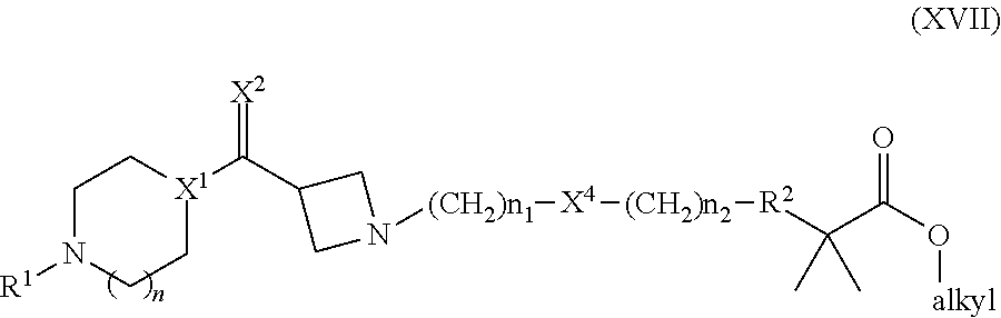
C1N([R1])CC[X1](C(C2CN([(CH2)n1][X4][(CH2)n2][R2]C(C(O[alkyl])=O)(C)C)C2)=[X2])C1
